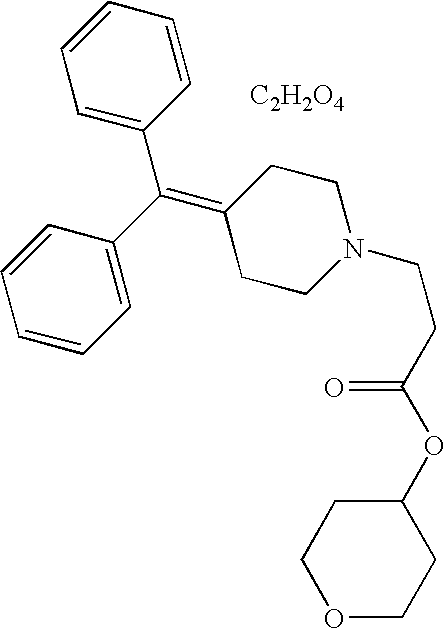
C1=C(C(C2=CC=CC=C2)=C2CCN(CCC(OC3CCOCC3)=O)CC2)C=CC=C1.[C2H2O4]
